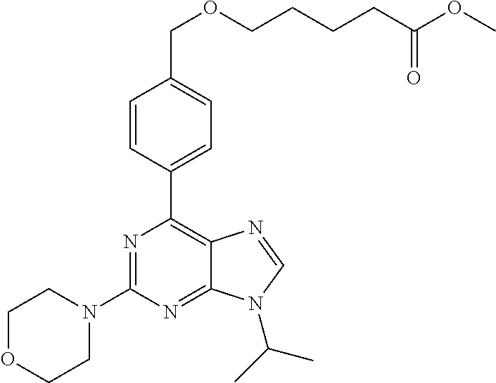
C1=CC(C2=C3C(=NC(N4CCOCC4)=N2)N(C(C)C)C=N3)=CC=C1COCCCCC(OC)=O
